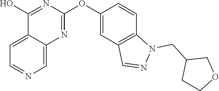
C12=CC=NC=C1N=C(OC1=CC3=C(C=C1)N(CC1CCOC1)N=C3)N=C2O
